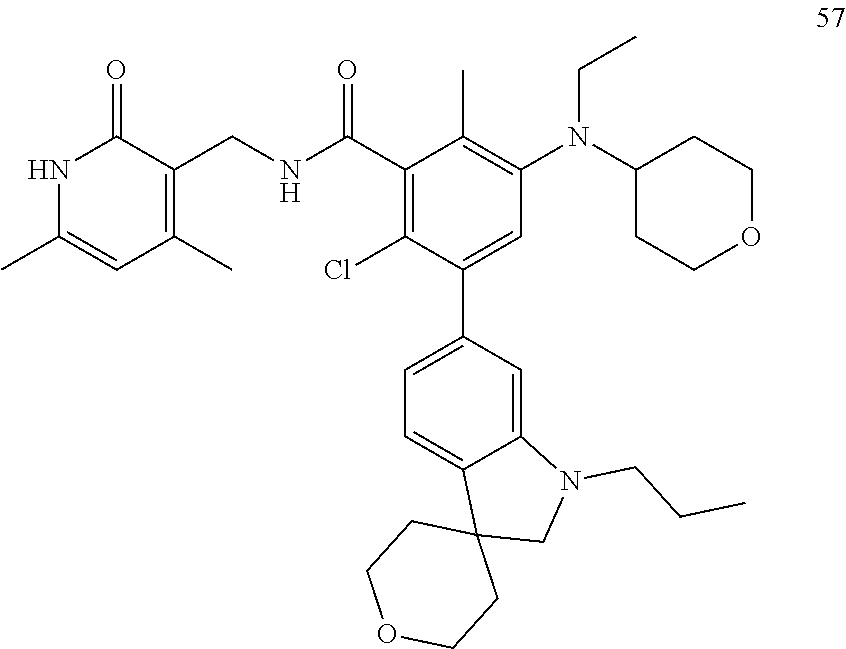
N1C(C)=CC(C)=C(CNC(C2=C(Cl)C(C3=CC=C4C(=C3)N(CCC)CC43CCOCC3)=CC(N(C3CCOCC3)CC)=C2C)=O)C1=O
